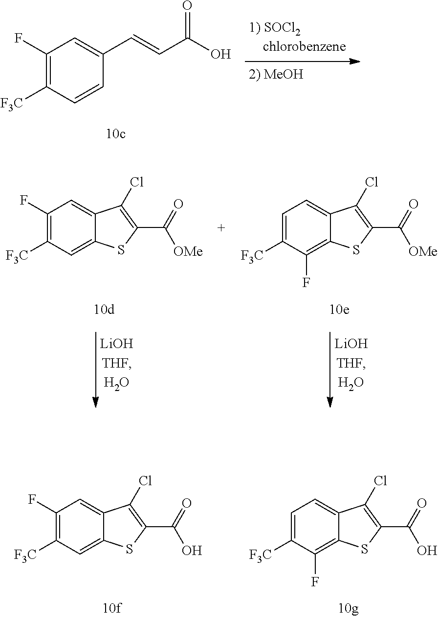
C1=C([F3C])C(F)=C2C(=C1)C(Cl)=C(C(O)=O)S2.C1(F)=C([F3C])C=C2C(=C1)C(Cl)=C(C(O)=O)S2.C1(F)=C([F3C])C=CC(C=CC(O)=O)=C1.C1=C([F3C])C(F)=C2C(=C1)C(Cl)=C(C([OMe])=O)S2.C1(F)=C([F3C])C=C2C(=C1)C(Cl)=C(C([OMe])=O)S2
